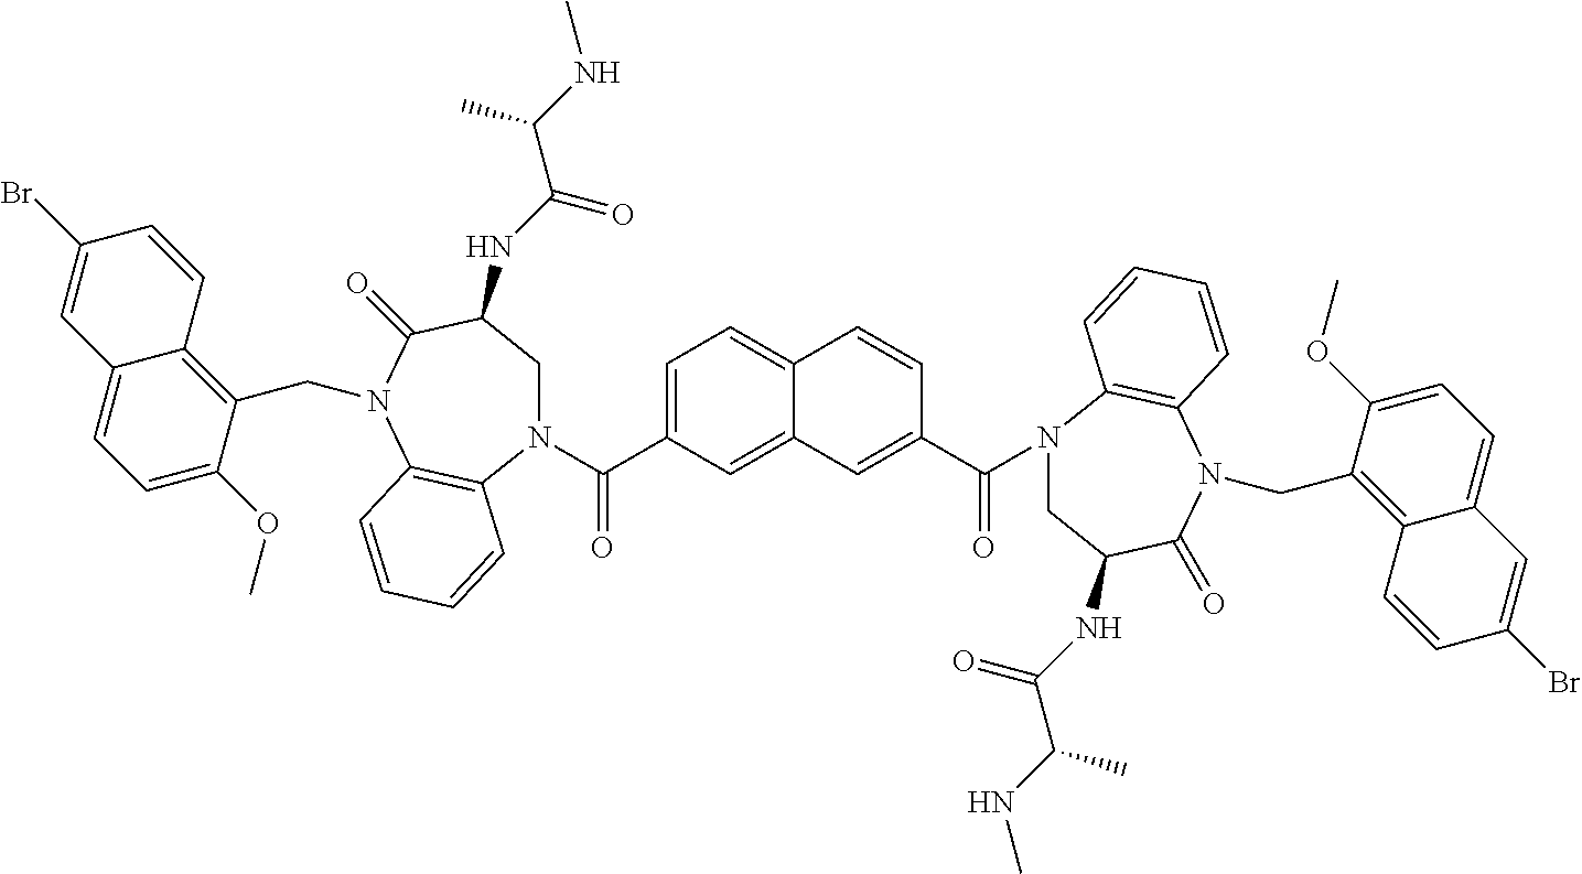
C(N1CC(NC(C(NC)C)=O)C(=O)N(CC2=C3C(=CC=C2OC)C=C(Br)C=C3)C2=C1C=CC=C2)(=O)C1=CC2=CC(C(N3CC(NC(C(C)NC)=O)C(=O)N(CC4=C5C(=CC=C4OC)C=C(Br)C=C5)C4=C3C=CC=C4)=O)=CC=C2C=C1
